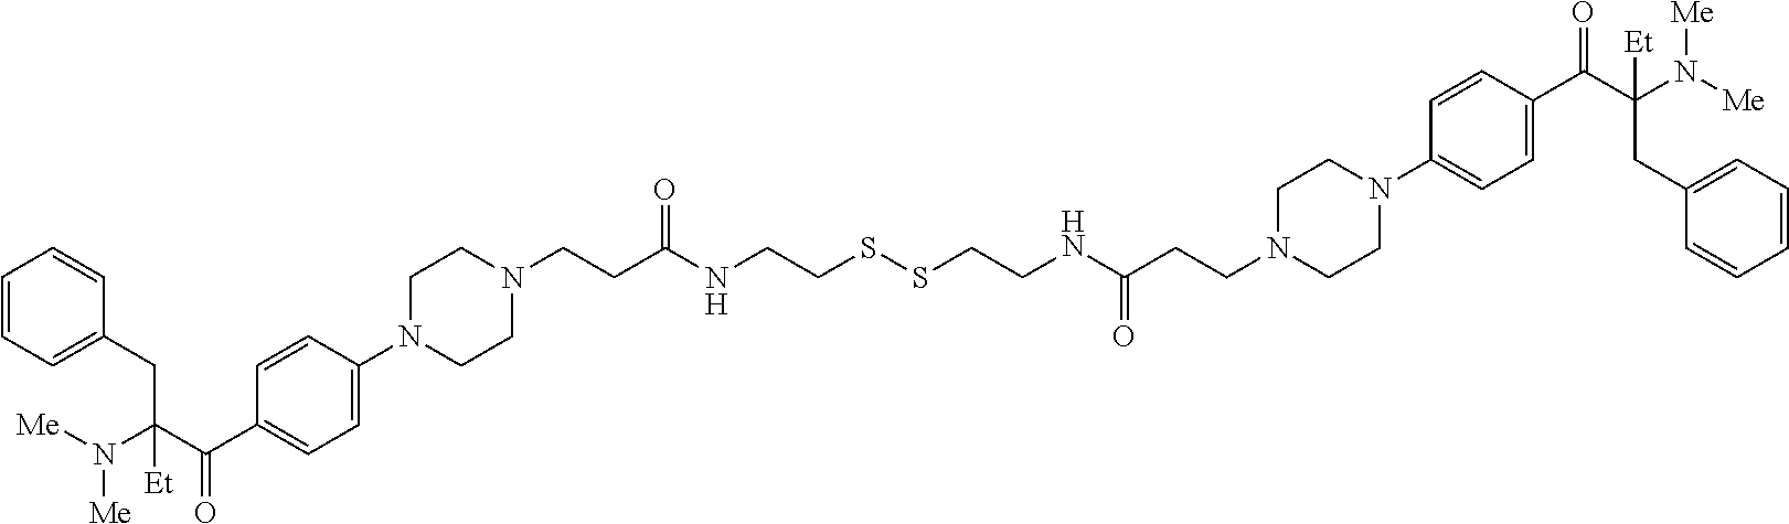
C1=CC=C(CC(C(C2=CC=C(N3CCN(CCC(NCCSSCCNC(CCN4CCN(C5=CC=C(C(C(N([Me])[Me])(CC6=CC=CC=C6)[Et])=O)C=C5)CC4)=O)=O)CC3)C=C2)=O)(N([Me])[Me])[Et])C=C1
